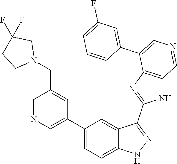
C1(C2=CN=CC(CN3CC(F)(F)CC3)=C2)=CC=C2C(=C1)C(C1=NC3=C(N1)C=NC=C3C1=CC(F)=CC=C1)=NN2
